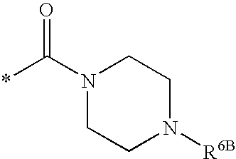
*C(N1CCN([R6B])CC1)=O
